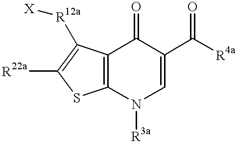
C12=C(SC([R22a])=C1[R12a][X])N([R3a])C=C(C([R4a])=O)C2=O
